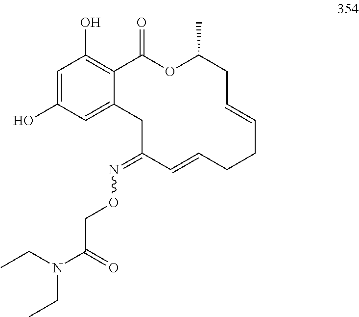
C1=C(O)C=C2C(=C1O)C(=O)OC(C)CC=CCCC=CC(=NOCC(N(CC)CC)=O)C2
